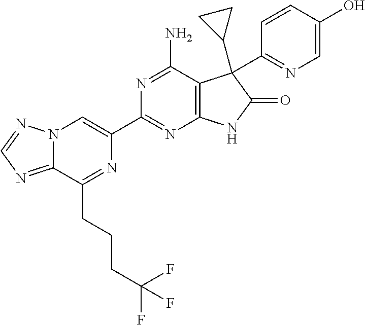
C12=NC=NN1C=C(C1=NC3=C(C(N)=N1)C(C1CC1)(C1=NC=C(O)C=C1)C(=O)N3)N=C2CCCC(F)(F)F
